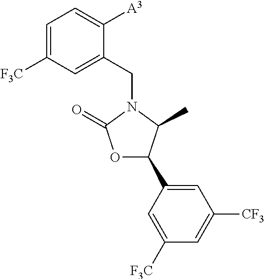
C1=C([F3C])C=C(CN2C(=O)OC(C3=CC([CF3])=CC([F3C])=C3)C2C)C([A3])=C1
